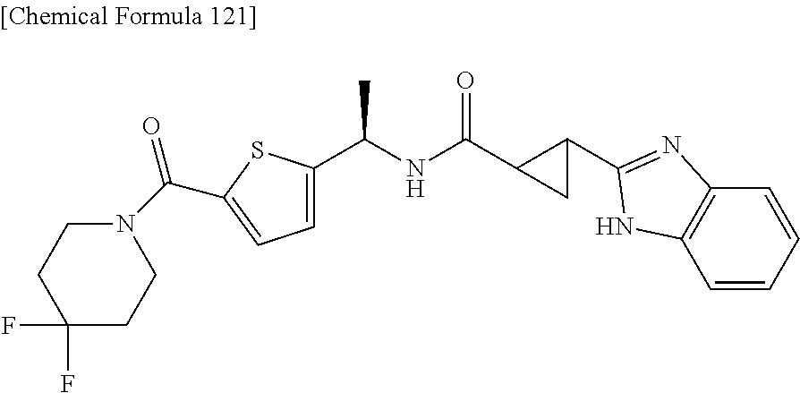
C1=C(C(NC(=O)C2C(C3=NC4=C(C=CC=C4)N3)C2)C)SC(C(N2CCC(F)(F)CC2)=O)=C1
